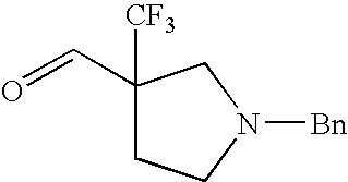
C1(C=O)([CF3])CCN([Bn])C1
